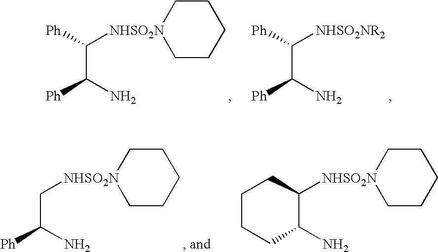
C(N)([Ph])C([Ph])[NHSO2N]1CCCCC1.C(N)([Ph])C([Ph])[NHSO2NR2].C(N)([Ph])C[NHSO2N]1CCCCC1.C1(N)CCCCC1[NHSO2N]1CCCCC1
